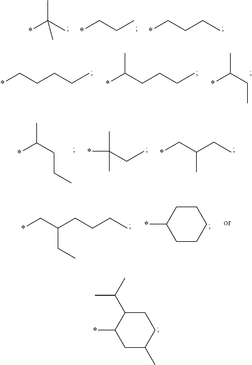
*C1CC(C)CCC1C(C)C.C(*)CCC.C(*)CC.CC(*)(C)C.C(*)CCCC.C(*)(CCCC)C.C(*)(CC)C.C(*)(CCC)C.*C(C)(C)CC.C(*)C(CC)C.*C1CCCCC1.C(*)C(CCCC)CC
